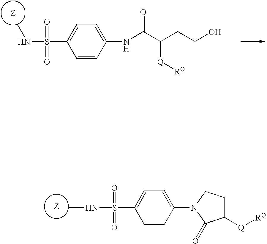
C1=CC(N2C(=O)C([Q][RQ])CC2)=CC=C1S(=O)(=O)NC.C1=CC(NC(C(CCO)[Q][RQ])=O)=CC=C1S(=O)(=O)NC
